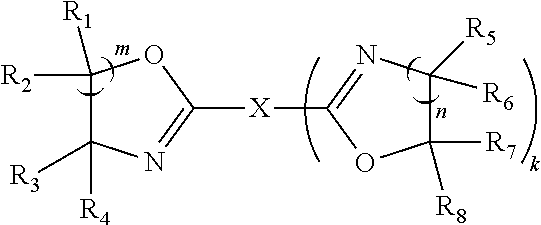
C1([R1])([R2])C([R4])([R3])N=C([X]C2=NC([R5])([R6])C([R8])([R7])O2)O1
